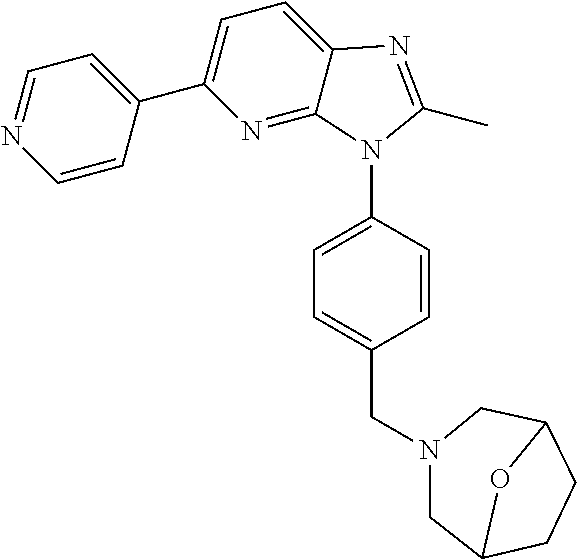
C1=C2C(=NC(C3=CC=NC=C3)=C1)N(C1=CC=C(CN3CC4CCC(C3)O4)C=C1)C(C)=N2
